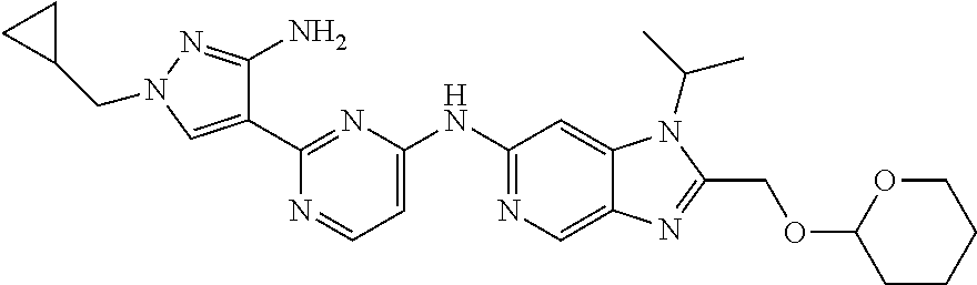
C1(C2=CN(CC3CC3)N=C2N)=NC(NC2=NC=C3C(=C2)N(C(C)C)C(COC2CCCCO2)=N3)=CC=N1
